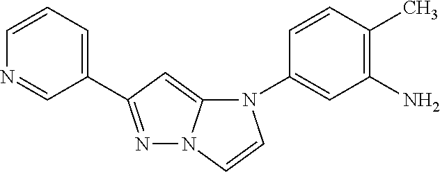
N1=C(C2=CC=CN=C2)C=C2N1C=CN2C1=CC(N)=C(C)C=C1
